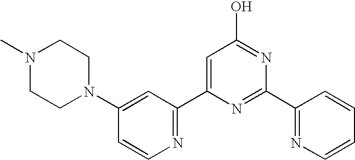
N1=C(C2=CC(O)=NC(C3=NC=CC=C3)=N2)C=C(N2CCN(C)CC2)C=C1
